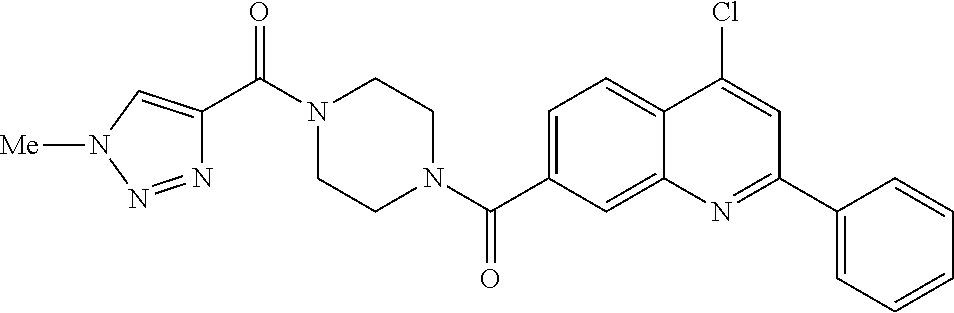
N1(C(C2=CN([Me])N=N2)=O)CCN(C(=O)C2=CC=C3C(=C2)N=C(C2=CC=CC=C2)C=C3Cl)CC1
